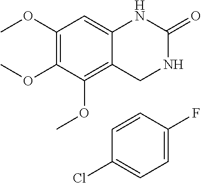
C1(OC)=C(OC)C(OC)=C2C(=C1)NC(=O)NC2.C1=CC(Cl)=CC=C1F
